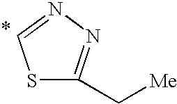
S1C(C[Me])=NN=C1
